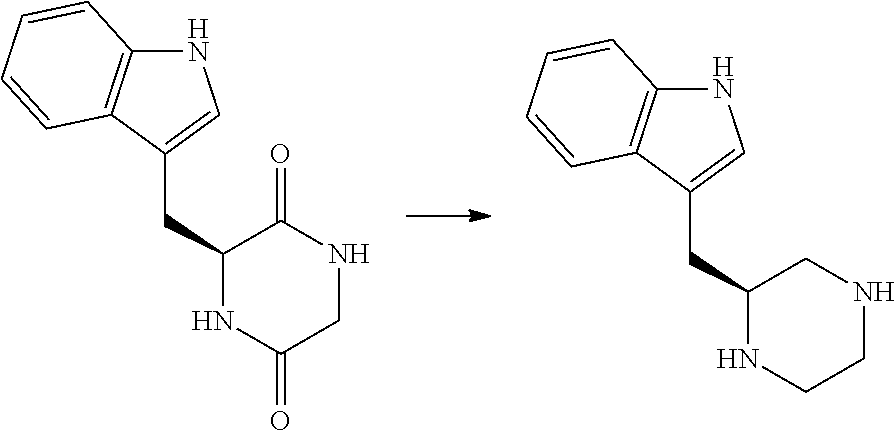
N1C2=C(C(CC3C(=O)NCC(=O)N3)=C1)C=CC=C2.N1C2=C(C(CC3CNCCN3)=C1)C=CC=C2
